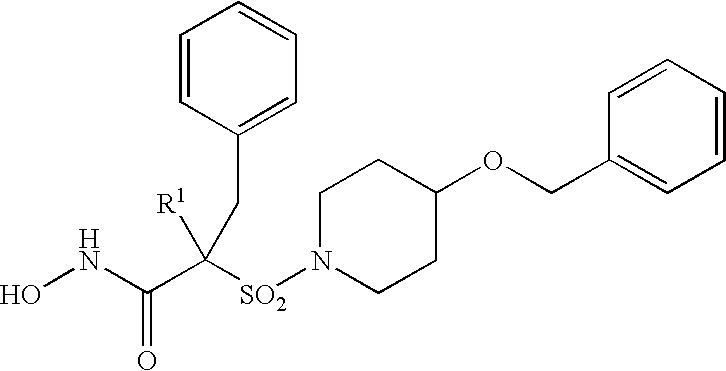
C(C1=CC=CC=C1)OC1CCN([SO2]C(C(NO)=O)([R1])CC2=CC=CC=C2)CC1
